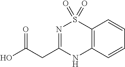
N1=C(CC(O)=O)NC2=C(S1(=O)=O)C=CC=C2
